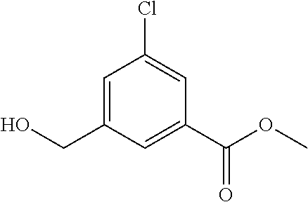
C1=C(CO)C=C(C(OC)=O)C=C1Cl
